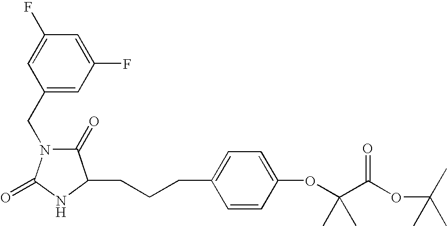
C(CCC1=CC=C(OC(C(OC(C)(C)C)=O)(C)C)C=C1)C1C(=O)N(CC2=CC(F)=CC(F)=C2)C(=O)N1
